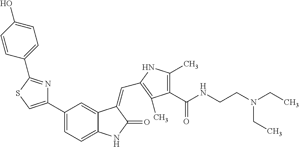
C1(C2=CSC(C3=CC=C(O)C=C3)=N2)=CC=C2C(=C1)C(=CC1=C(C)C(C(NCCN(CC)CC)=O)=C(C)N1)C(=O)N2
